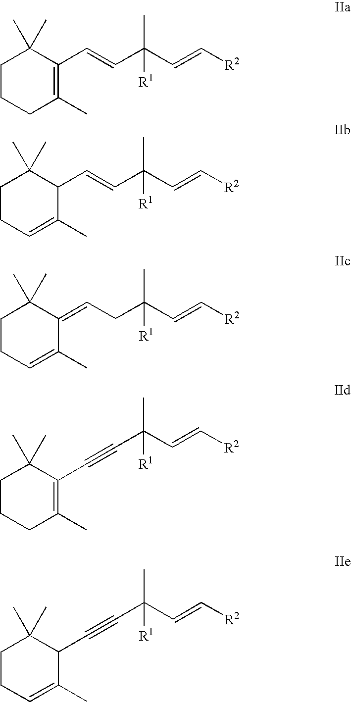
C1CCC(C)=C(C=CC(C=C[R2])(C)[R1])C1(C)C.C1CC=C(C)C(C=CC(C=C[R2])(C)[R1])C1(C)C.C1CC=C(C)C(=CCC(C=C[R2])(C)[R1])C1(C)C.C1CCC(C)=C(C#CC(C)(C=C[R2])[R1])C1(C)C.C1CC=C(C)C(C#CC(C)(C=C[R2])[R1])C1(C)C
